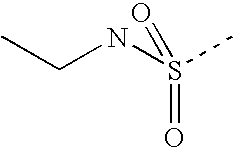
C(NS(C)(=O)=O)C
